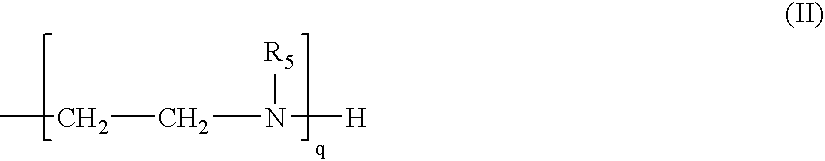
C(CN([R5])[H])C
